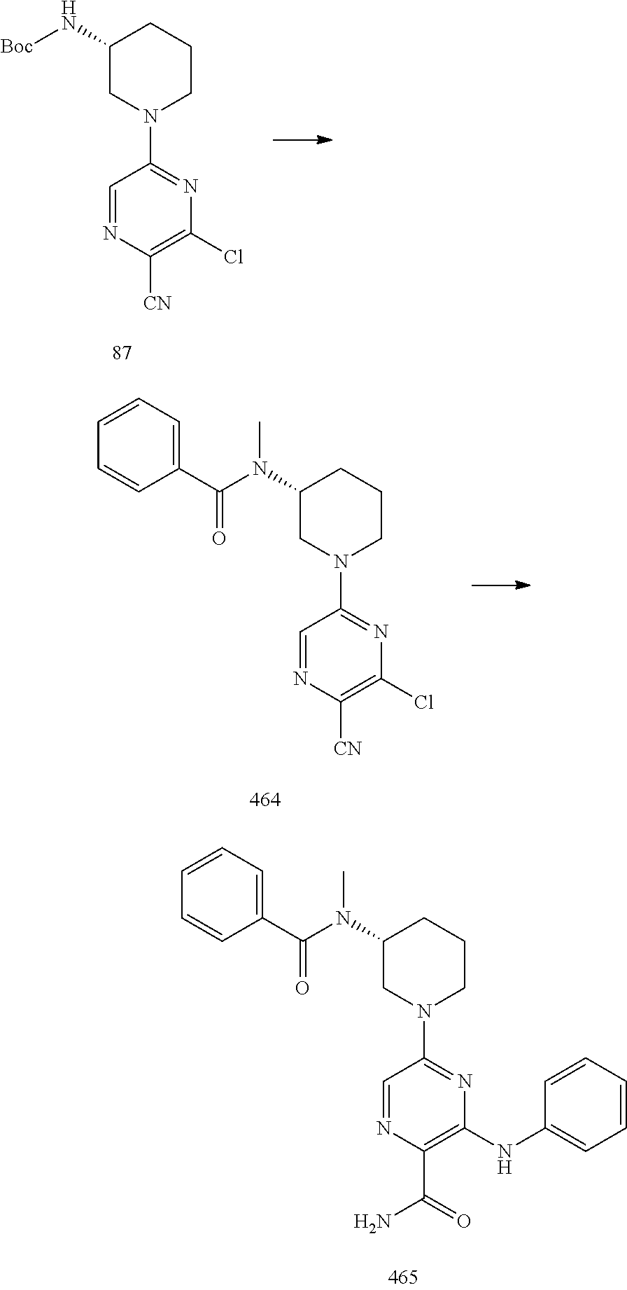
C1=NC([CN])=C(Cl)N=C1N1CCCC(N[Boc])C1.C1=NC([CN])=C(Cl)N=C1N1CCCC(N(C(=O)C2=CC=CC=C2)C)C1.C1=NC(C(=O)N)=C(NC2=CC=CC=C2)N=C1N1CCCC(N(C(=O)C2=CC=CC=C2)C)C1
